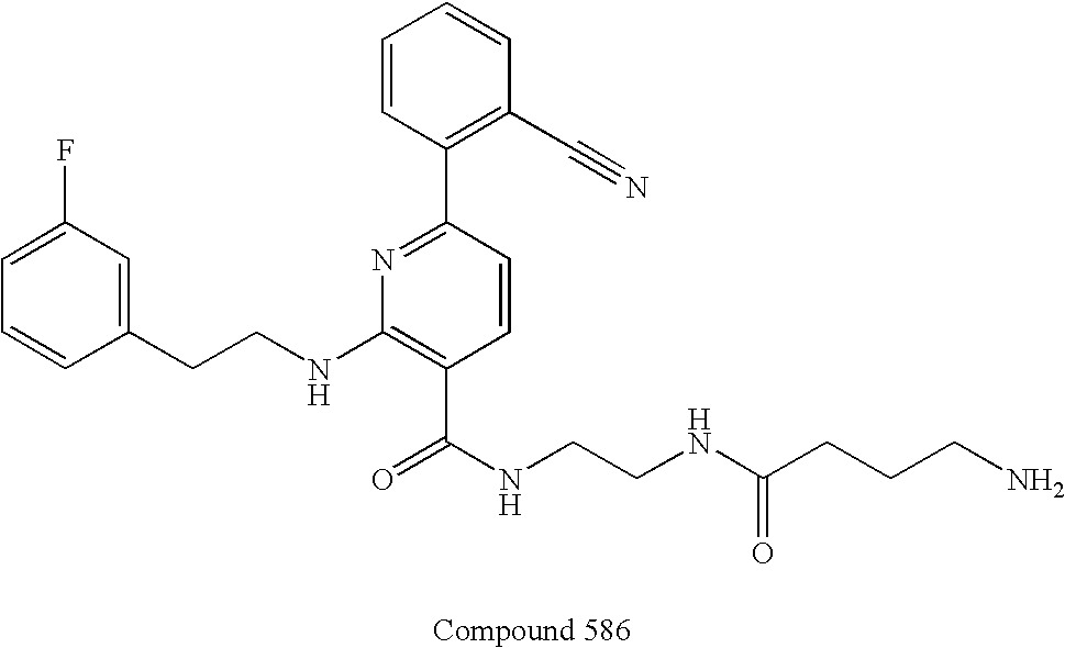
C1=CC(CCNC2=C(C(NCCNC(CCCN)=O)=O)C=CC(C3=C(C#N)C=CC=C3)=N2)=CC(F)=C1
